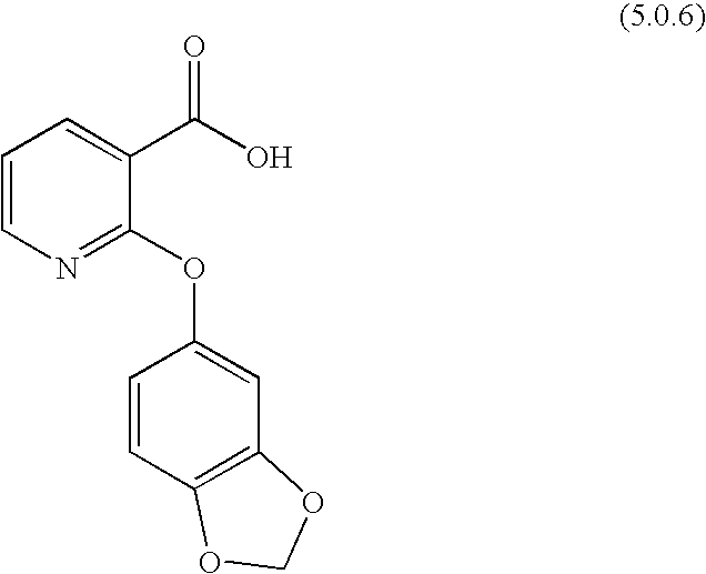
C1=CN=C(OC2=CC3=C(C=C2)OCO3)C(C(O)=O)=C1
